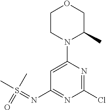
C1CN(C2=CC(N=S(C)(C)=O)=NC(Cl)=N2)C(C)CO1
